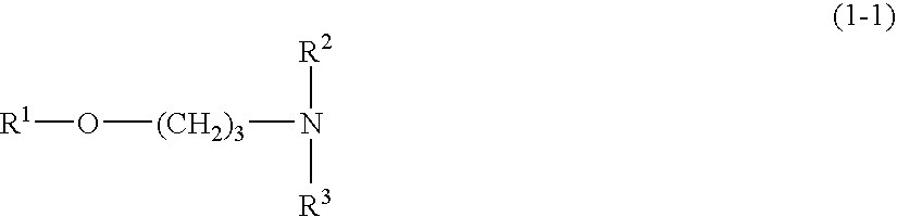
[R1]O[(CH2)3]N([R2])[R3]
